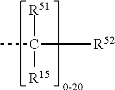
[R51]C([R15])([R52])C
